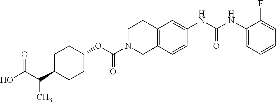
C1C(C(C(O)=O)C)CCC(OC(N2CC3=C(CC2)C=C(NC(NC2=CC=CC=C2F)=O)C=C3)=O)C1
